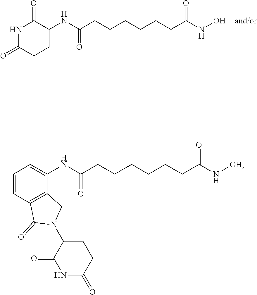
N1C(=O)CCC(NC(CCCCCCC(NO)=O)=O)C1=O.C1=CC2=C(C(NC(CCCCCCC(N[OH])=O)=O)=C1)CN(C1C(=O)NC(=O)CC1)C2=O
